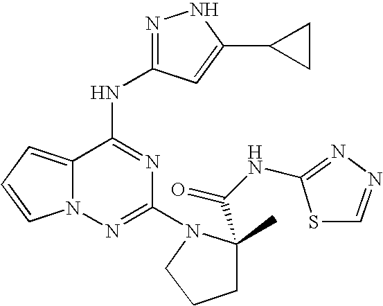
C1(N2CCCC2(C(=O)NC2=NN=CS2)C)=NN2C(=CC=C2)C(NC2=NNC(C3CC3)=C2)=N1
